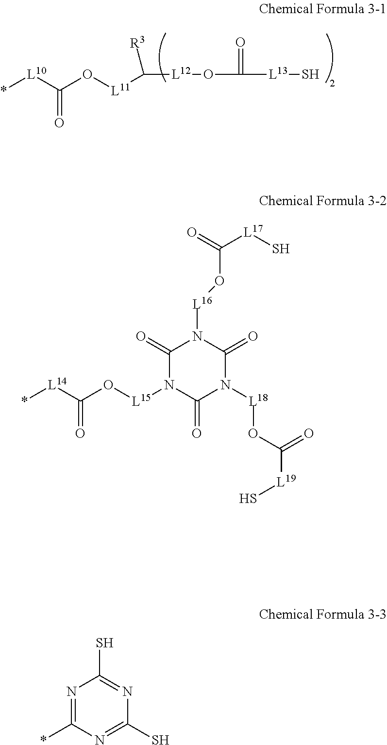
*[L10]C(=O)O[L11]C([R3])[L12]OC(=O)[L13]S.C1(=O)N([L15]OC(=O)[L14]*)C(=O)N([L18]OC(=O)[L19]S)C(=O)N1[L16]OC(=O)[L17]S.N1=C(*)N=C(S)N=C1S
